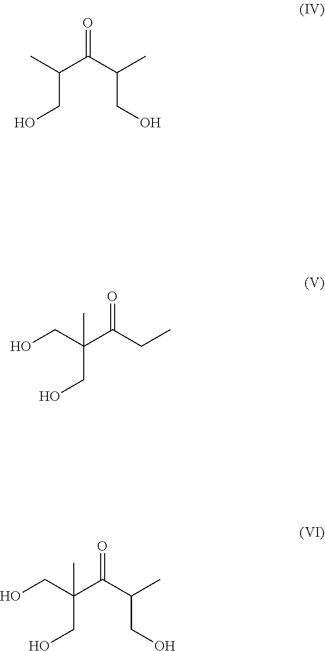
O=C(C(C)CO)C(C)CO.OCC(C(CC)=O)(C)CO.OCC(C(C(C)CO)=O)(C)CO
